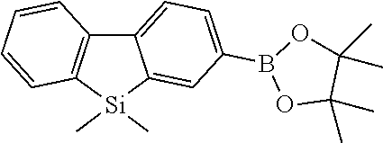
C12=C([Si](C)(C)C3=CC(B4OC(C)(C)C(C)(C)O4)=CC=C13)C=CC=C2
